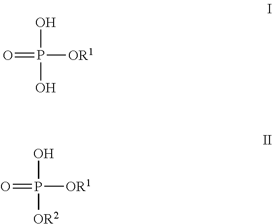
O=P([OR1])(O)O.O=P([OR1])(O)[OR2]
